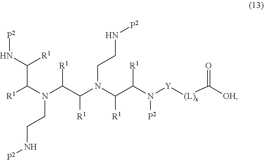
[R1]C(N(C(C(N(C(C(N([Y][(L)x]C([OH])=O)[P2])[R1])[R1])CCN[P2])[R1])[R1])CCN[P2])C([R1])N[P2]
